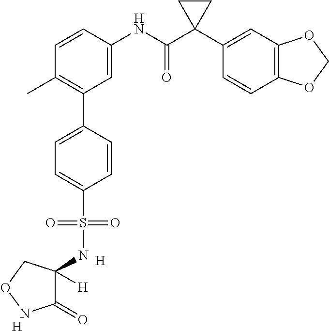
C1=C(NC(C2(C3=CC4=C(C=C3)OCO4)CC2)=O)C=CC(C)=C1C1=CC=C(S(=O)(=O)NC2([H])C(=O)NOC2)C=C1.[H].[H]
